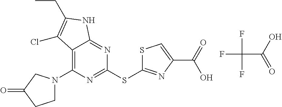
C1(SC2=NC(C(O)=O)=CS2)=NC(N2CCC(=O)C2)=C2C(=N1)NC(CC)=C2Cl.FC(C(=O)O)(F)F
